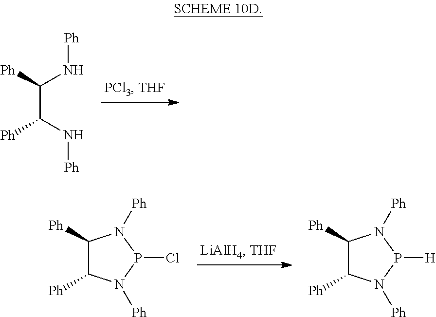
C(C(N[Ph])[Ph])(N[Ph])[Ph].C1([Ph])N([Ph])P(Cl)N([Ph])C1[Ph].C1([Ph])N([Ph])P([H])N([Ph])C1[Ph]
